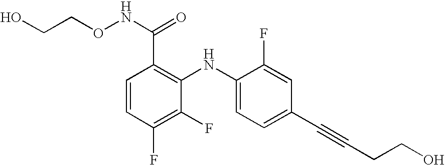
C1(NC2=C(C(=O)NOCCO)C=CC(F)=C2F)=CC=C(C#CCCO)C=C1F
